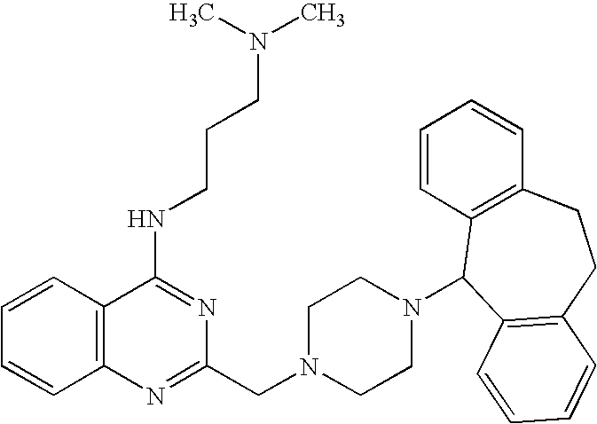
C1=CC2=C(C=C1)N=C(CN1CCN(C3C4=C(C=CC=C4)CCC4=C3C=CC=C4)CC1)N=C2NCCCN(C)C
